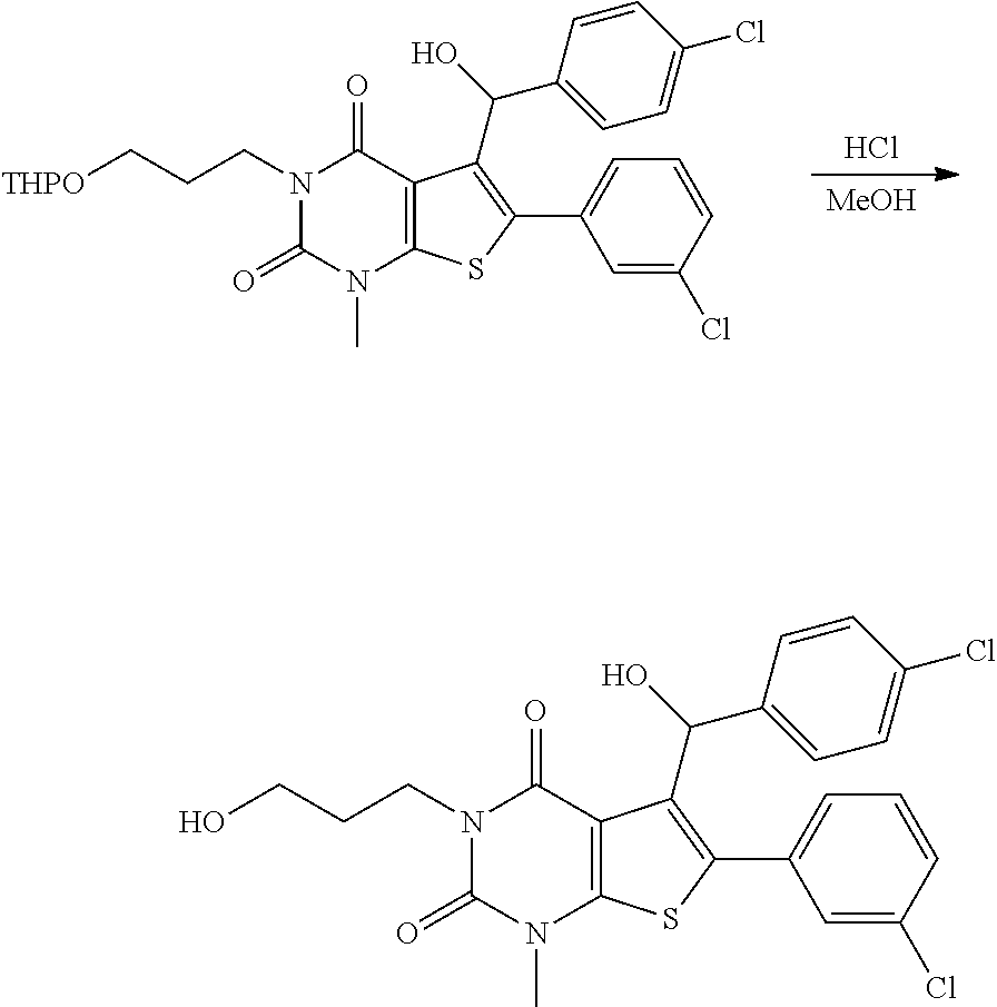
Cl.[MeOH].N1(CCC[THPO])C(=O)N(C)C2=C(C1=O)C(C(O)C1=CC=C(Cl)C=C1)=C(C1=CC=CC(Cl)=C1)S2.N1(CCCO)C(=O)N(C)C2=C(C1=O)C(C(O)C1=CC=C(Cl)C=C1)=C(C1=CC=CC(Cl)=C1)S2
